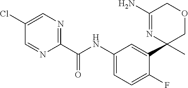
C1(C(NC2=CC=C(F)C(C3(C)COCC(N)=N3)=C2)=O)=NC=C(Cl)C=N1
